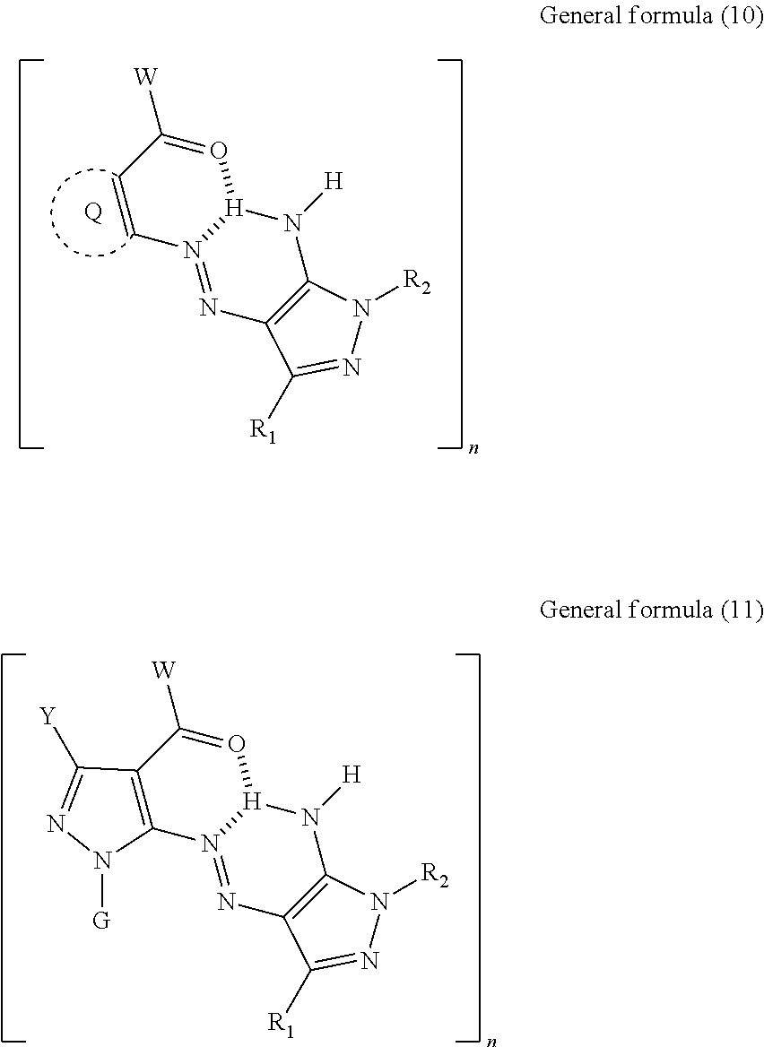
C1=CN2=NC3=C(N([H])[H]2O=C1[W])N([R2])N=C3[R1].[Q].C12=C(N3=NC4=C(N([H])[H]3O=C1[W])N([R2])N=C4[R1])N([G])N=C2[Y]
